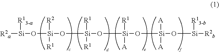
[R2a][Si]([R13-a])O[Si]([R2])(O[Si]([R1])(O[Si]([R1])(O[Si]([A])(O[Si]([R2b])[R13-b])[A])[A])[R1])[R1]
